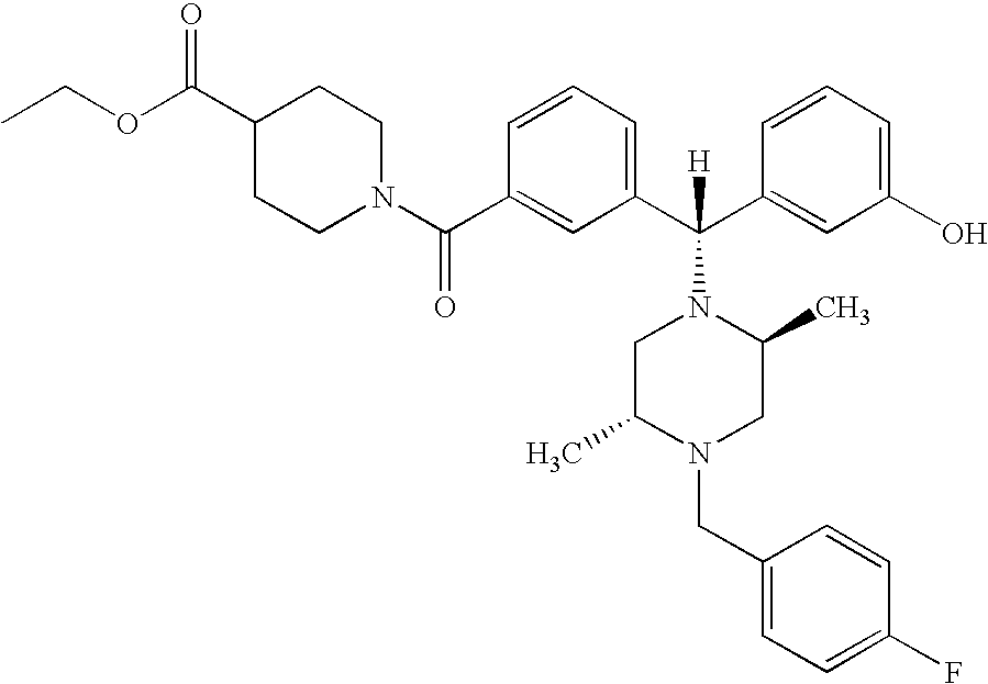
CCOC(C1CCN(C(C2=CC(C(C3=CC(O)=CC=C3)([H])N3CC(C)N(CC4=CC=C(F)C=C4)CC3C)=CC=C2)=O)CC1)=O
